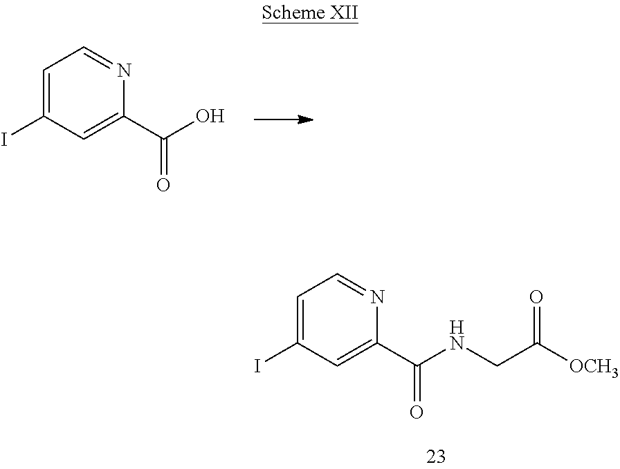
C1=C(I)C=C(C(O)=O)N=C1.C1=C(I)C=C(C(NCC([OCH3])=O)=O)N=C1
